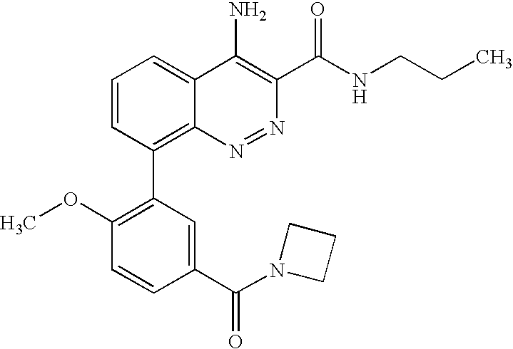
C1=CC(C2=C(OC)C=CC(C(N3CCC3)=O)=C2)=C2C(=C1)C(N)=C(C(NCCC)=O)N=N2
